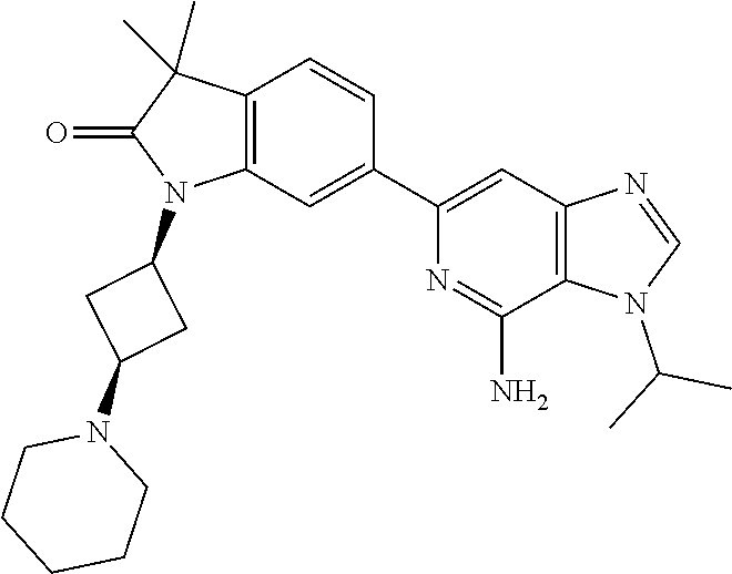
C12=C(C=C(C3=CC4=C(C(N)=N3)N(C(C)C)C=N4)C=C1)N(C1CC(N3CCCCC3)C1)C(=O)C2(C)C
